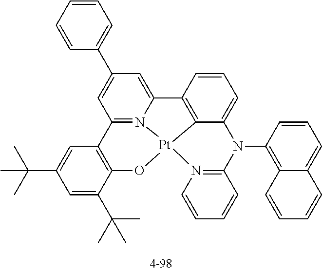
C1=CC=CC(C2=CC3=N4C(=C2)C2=C5C(=CC=C2)N(C2=C6C(=CC=C2)C=CC=C6)C2=N(C=CC=C2)[Pt]45OC2=C3C=C(C(C)(C)C)C=C2C(C)(C)C)=C1
